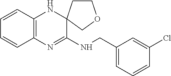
C1=CC2=C(C=C1)N=C(NCC1=CC=CC(Cl)=C1)C1(N2)CCOC1
